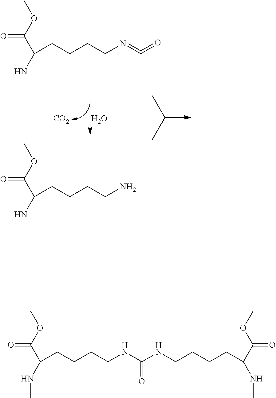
O.[CO2].O=C(OC)C(NC)CCCCN=C=O.O=C(OC)C(NC)CCCCN.O=C(OC)C(NC)CCCCNC(NCCCCC(C(OC)=O)NC)=O
